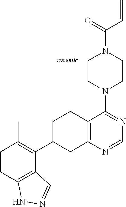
C1=NC2=C(CCC(C3=C(C)C=CC4=C3C=NN4)C2)C(N2CCN(C(C=C)=O)CC2)=N1
